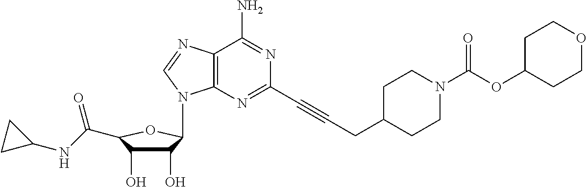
C1(O)C(O)C(C(=O)NC2CC2)OC1N1C2=C(N=C1)C(N)=NC(C#CCC1CCN(C(=O)OC3CCOCC3)CC1)=N2
